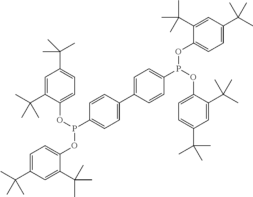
C1=C(C(C)(C)C)C=C(C(C)(C)C)C(OP(C2=CC=C(C3=CC=C(P(OC4=CC=C(C(C)(C)C)C=C4C(C)(C)C)OC4=CC=C(C(C)(C)C)C=C4C(C)(C)C)C=C3)C=C2)OC2=CC=C(C(C)(C)C)C=C2C(C)(C)C)=C1
